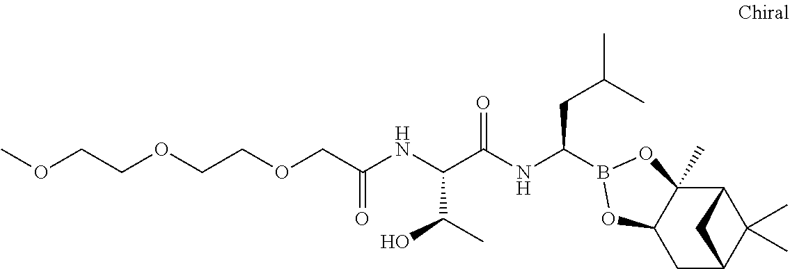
C12C3(C)C(CC(C1(C)C)C2)OB(C(NC(C(NC(=O)COCCOCCOC)C(C)O)=O)CC(C)C)O3
